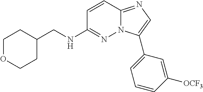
C1(CNC2=NN3C(=NC=C3C3=CC=CC([OCF3])=C3)C=C2)CCOCC1
